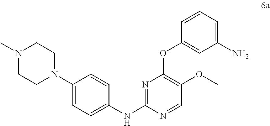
N1(C)CCN(C2=CC=C(NC3=NC(OC4=CC(N)=CC=C4)=C(OC)C=N3)C=C2)CC1
